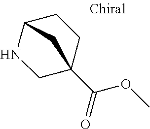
N1CC2(C(OC)=O)CCC1C2
